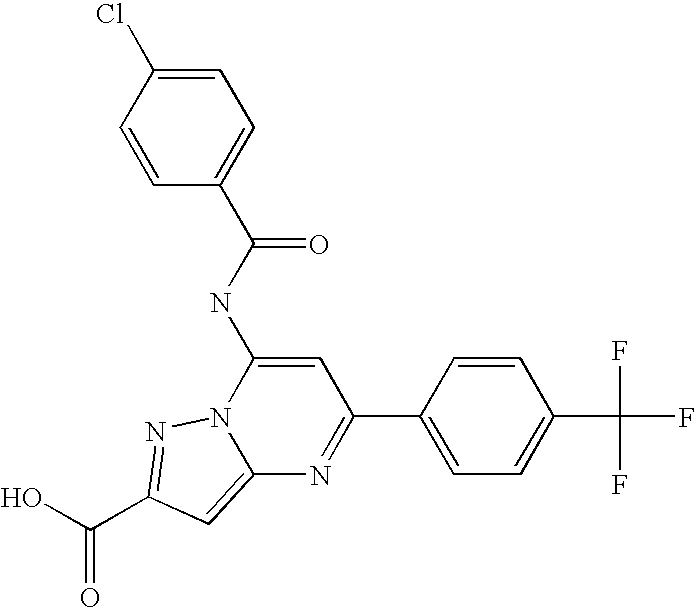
O=C(O)C1=NN2C(=C1)N=C(C1=CC=C(C(F)(F)F)C=C1)C=C2NC(C1=CC=C(Cl)C=C1)=O
